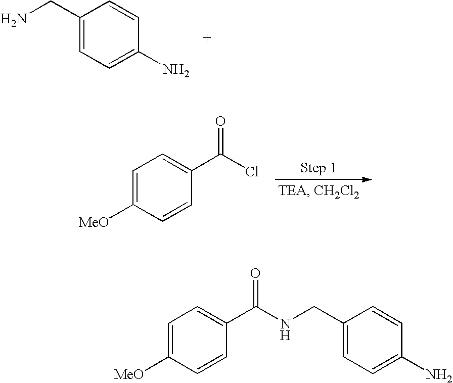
C1(CN)=CC=C(N)C=C1.C1=C([MeO])C=CC(C(Cl)=O)=C1.C1=C([MeO])C=CC(C(NCC2=CC=C(N)C=C2)=O)=C1
